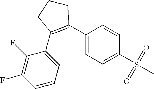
C1CCC(C2=CC=CC(F)=C2F)=C1C1=CC=C(S(C)(=O)=O)C=C1
